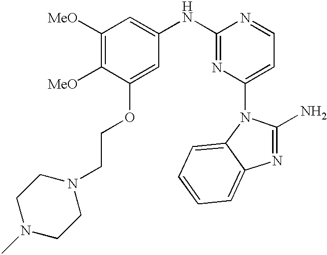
C1([MeO])=C([MeO])C(OCCN2CCN(C)CC2)=CC(NC2=NC(N3C4=CC=CC=C4N=C3N)=CC=N2)=C1
